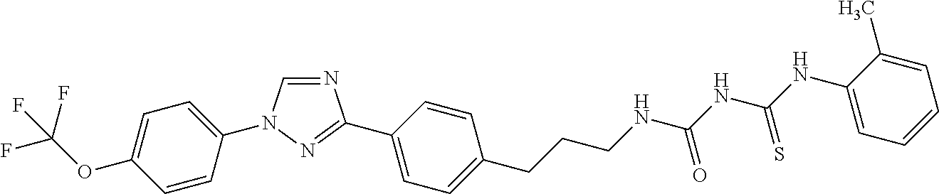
N1=CN(C2=CC=C(OC(F)(F)F)C=C2)N=C1C1=CC=C(CCCNC(NC(NC2=CC=CC=C2C)=S)=O)C=C1
